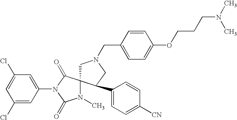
C1=C(Cl)C=C(N2C(=O)C3(N(C)C2=O)CN(CC2=CC=C(OCCCN(C)C)C=C2)CC3C2=CC=C([CN])C=C2)C=C1Cl
